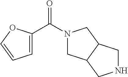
N1(C(C2=CC=CO2)=O)CC2C(C1)CNC2
